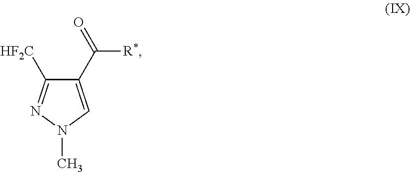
C1(C(=O)[R*])=CN(C)N=C1[HF2C]
